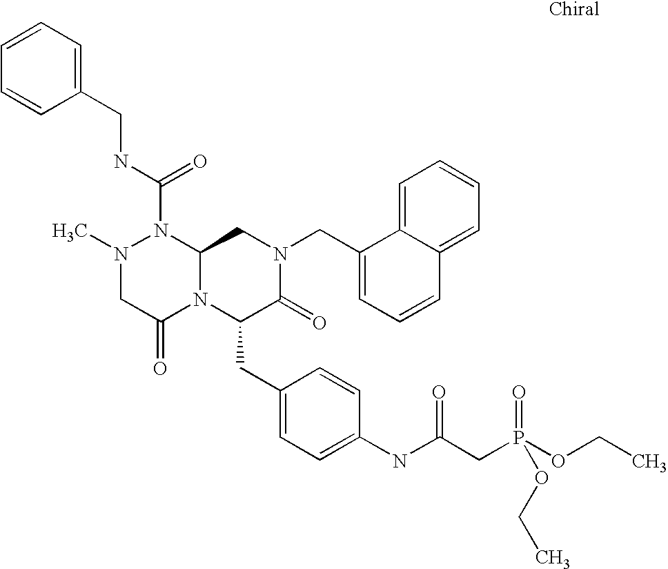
N1(C)CC(=O)N2C(N1C(NCC1=CC=CC=C1)=O)CN(CC1=CC=CC3=CC=CC=C13)C(=O)C2CC1=CC=C(NC(CP(OCC)(=O)OCC)=O)C=C1
